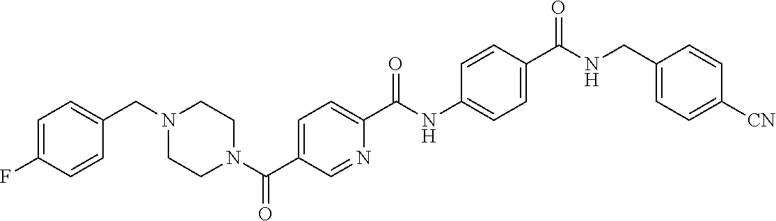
N(C(C1=CC=C(NC(C2=CC=C(C(N3CCN(CC4=CC=C(F)C=C4)CC3)=O)C=N2)=O)C=C1)=O)CC1=CC=C([CN])C=C1
